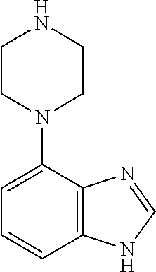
C1=CC2=C(C(N3CCNCC3)=C1)N=CN2
